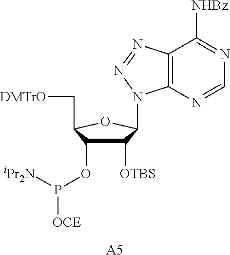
C1([OTBS])C(OP([iPr2N])[OCE])C(C[DMTrO])OC1N1C2=C(C([NHBz])=NC=N2)N=N1.[A5]
